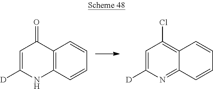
C12=C(C=CC=C1)NC([D])=CC2=O.C12=C(Cl)C=C([D])N=C1C=CC=C2
